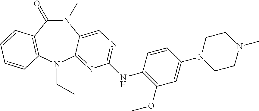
N1(C)C(=O)C2=C(N(CC)C3=NC(NC4=C(OC)C=C(N5CCN(C)CC5)C=C4)=NC=C13)C=CC=C2
